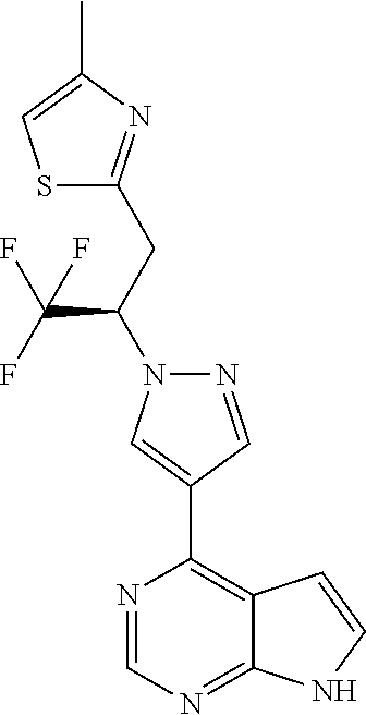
S1C(CC(C(F)(F)F)N2N=CC(C3=C4C(=NC=N3)NC=C4)=C2)=NC(C)=C1
